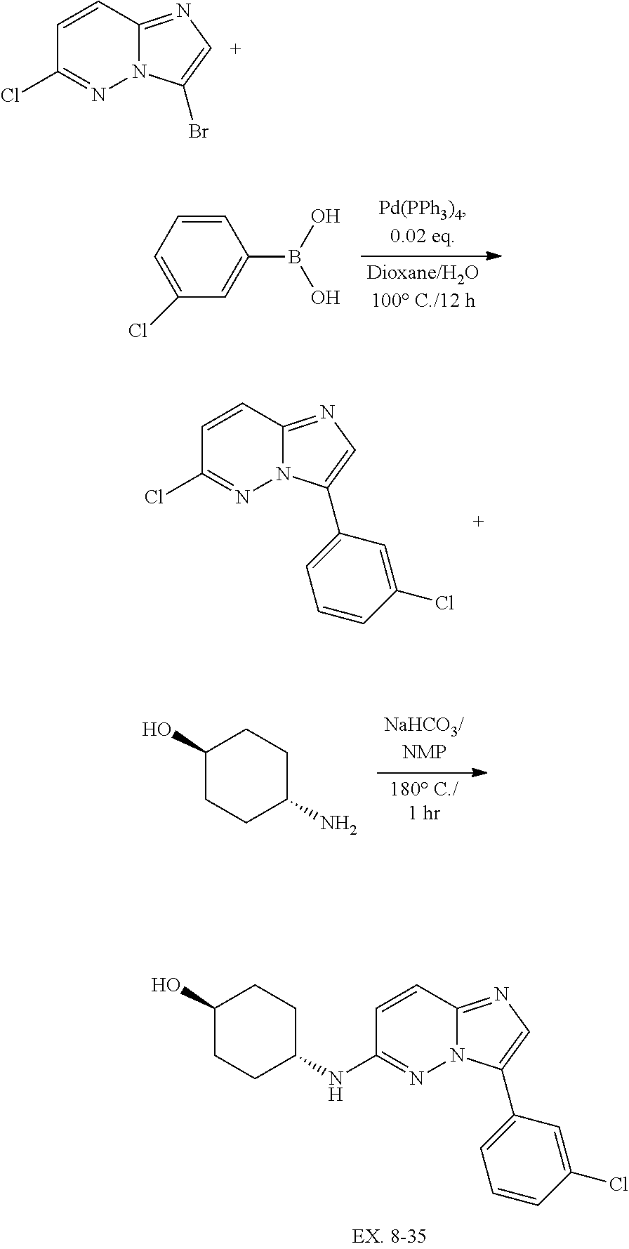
C1=CC2=NC=C(C3=CC=CC(Cl)=C3)N2N=C1NC1CCC(O)CC1.C1=CC2=NC=C(Br)N2N=C1Cl.C1=CC=C(Cl)C=C1B(O)O.C1=CC2=NC=C(C3=CC=CC(Cl)=C3)N2N=C1Cl.C1(O)CCC(N)CC1
